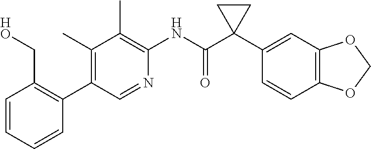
C1(C)=C(C2=C(C[HO])C=CC=C2)C=NC(NC(C2(C3=CC4=C(C=C3)OCO4)CC2)=O)=C1C
